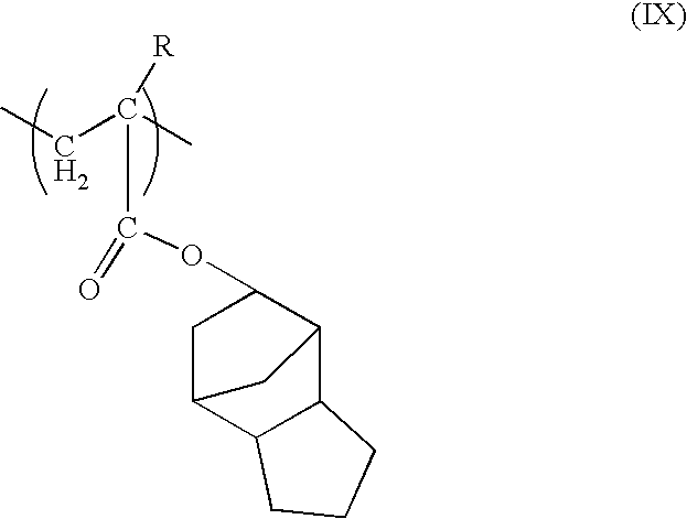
O(C(=O)C(C)(CC)[R])C1C2C3C(C(C1)C2)CCC3
